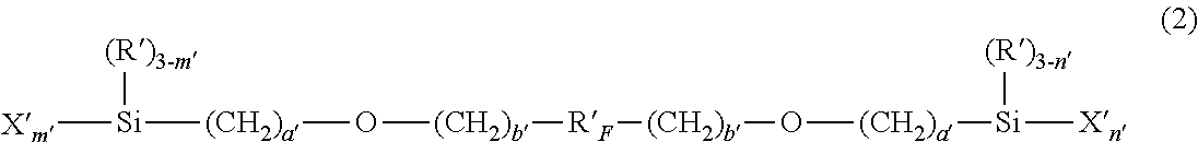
[Xm][Si]([(R)3-m])[(CH2)a]O[(CH2)b][RF][(CH2)b]O[(CH2)a][Si]([(R)3-n])[Xn]
